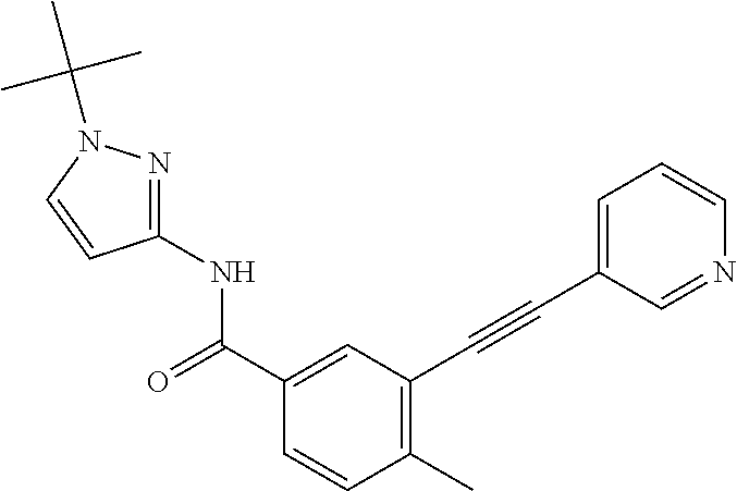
C1(C)=C(C#CC2=CC=CN=C2)C=C(C(NC2=NN(C(C)(C)C)C=C2)=O)C=C1
